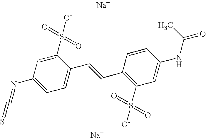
C1=C(N=C=S)C=C(S([O-])(=O)=O)C(C=CC2=C(S([O-])(=O)=O)C=C(NC(C)=O)C=C2)=C1.[Na].[Na]
